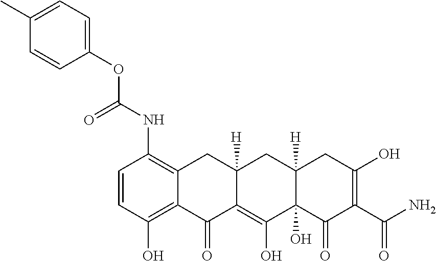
C1=CC(O)=C2C(=C1NC(OC1=CC=C(C)C=C1)=O)CC1([H])C(=C(O)C3(O)C([H])(C1)CC(O)=C(C(N)=O)C3=O)C2=O
